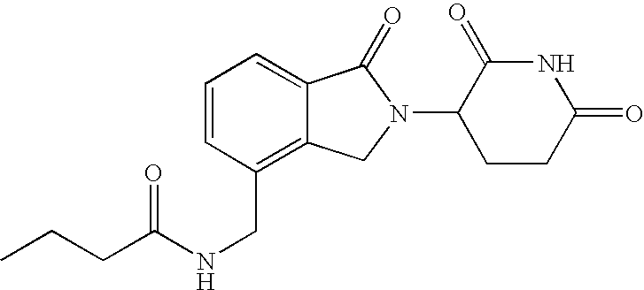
C(C(NCC1=C2C(=CC=C1)C(=O)N(C1CCC(=O)NC1=O)C2)=O)CC
